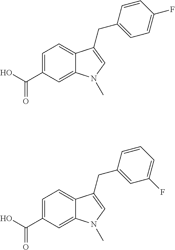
C1=C(C(O)=O)C=C2C(=C1)C(CC1=CC=C(F)C=C1)=CN2C.C1=C(C(O)=O)C=C2C(=C1)C(CC1=CC(F)=CC=C1)=CN2C
